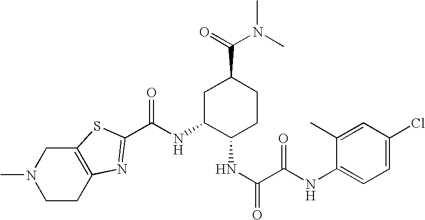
CN1CCC2=C(C1)SC(C(NC1C(NC(C(NC3=CC=C(Cl)C=C3C)=O)=O)CCC(C(=O)N(C)C)C1)=O)=N2
